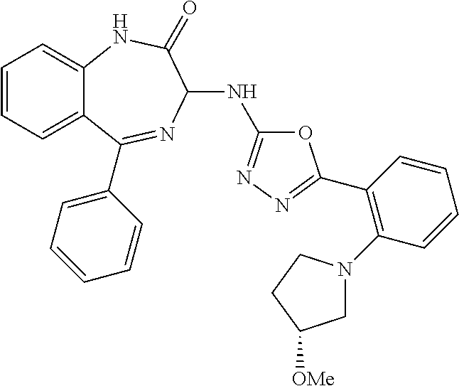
C1(C2=NN=C(NC3N=C(C4=CC=CC=C4)C4=CC=CC=C4NC3=O)O2)=C(N2CC([OMe])CC2)C=CC=C1
